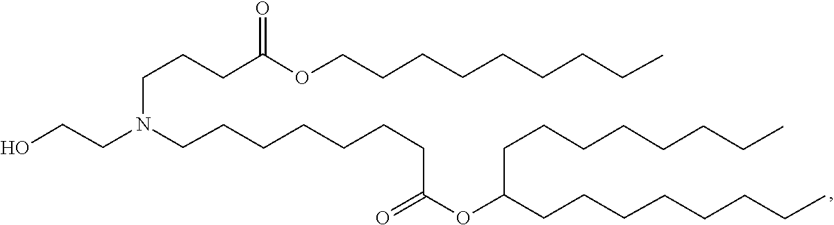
C(CCC)CCCCCOC(CCCN(CCCCCCCC(=O)OC(CCCCCCCC)CCCCCCCC)CCO)=O
